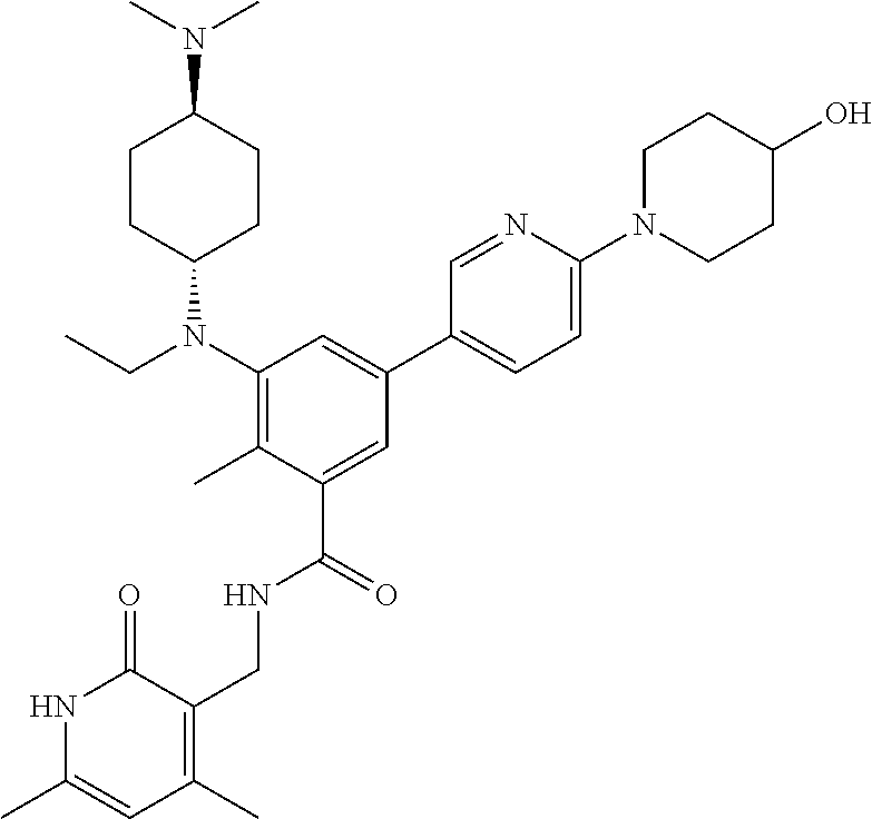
N1C(C)=CC(C)=C(CNC(C2=CC(C3=CC=C(N4CCC(O)CC4)N=C3)=CC(N(CC)C3CCC(N(C)C)CC3)=C2C)=O)C1=O
